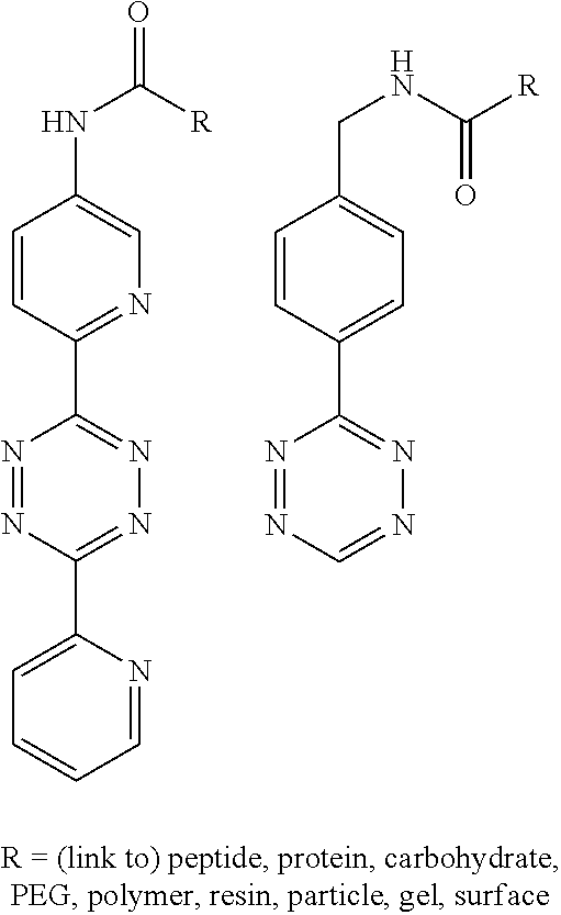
N1=NC(C2=CC=CC=N2)=NN=C1C1=NC=C(NC([R])=O)C=C1.N1=NC=NN=C1C1=CC=C(CNC([R])=O)C=C1
